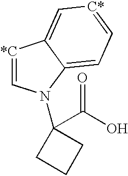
[*C]1=CN(C2(C(O)=O)CCC2)C2=CC=[C*]C=C12
